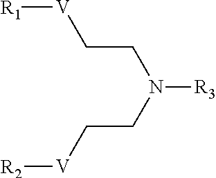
C(C[V][R1])N(CC[V][R2])[R3]
